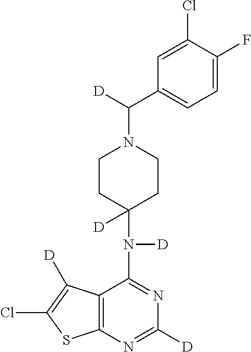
C12=C(N=C([D])N=C1N(C1([D])CCN(C([D])C3=CC=C(F)C(Cl)=C3)CC1)[D])SC(Cl)=C2[D]
